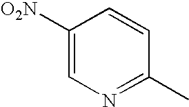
C1([O2N])=CN=C(C)C=C1
